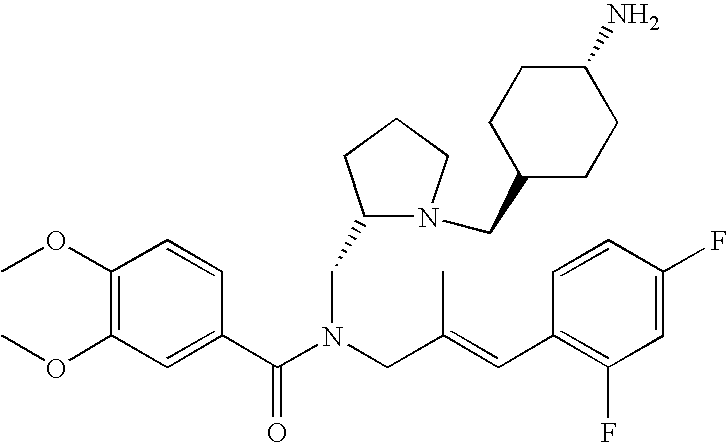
C1(OC)=C(OC)C=C(C(N(CC(=CC2=C(F)C=C(F)C=C2)C)CC2N(CC3CCC(N)CC3)CCC2)=O)C=C1
